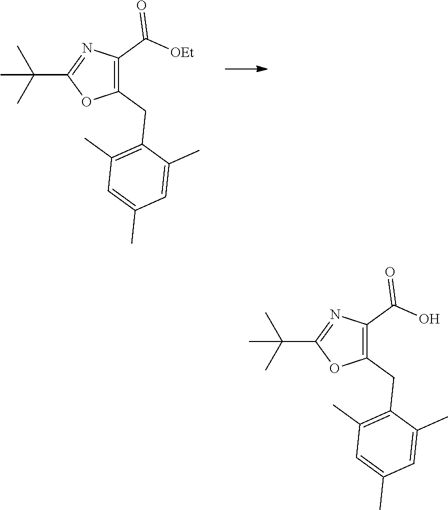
C1(CC2=C(C)C=C(C)C=C2C)=C(C([OEt])=O)N=C(C(C)(C)C)O1.C1(CC2=C(C)C=C(C)C=C2C)=C(C(O)=O)N=C(C(C)(C)C)O1
